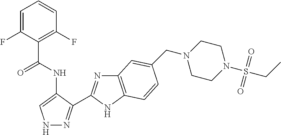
C1=C(F)C(C(NC2=CNN=C2C2=NC3=C(N2)C=CC(CN2CCN(S(CC)(=O)=O)CC2)=C3)=O)=C(F)C=C1
